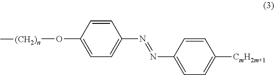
C1(N=NC2=CC=C([CmH2m+1])C=C2)=CC=C(O[(CH2)n]C)C=C1
